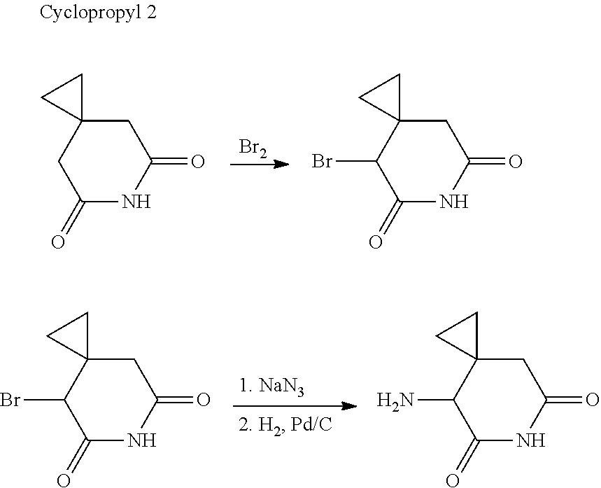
[Br2].BrC1C2(CC(=O)NC1=O)CC2.C1C2(CC(=O)NC1=O)CC2.BrC1C2(CC(=O)NC1=O)CC2.NC1C2(CC(=O)NC1=O)CC2
